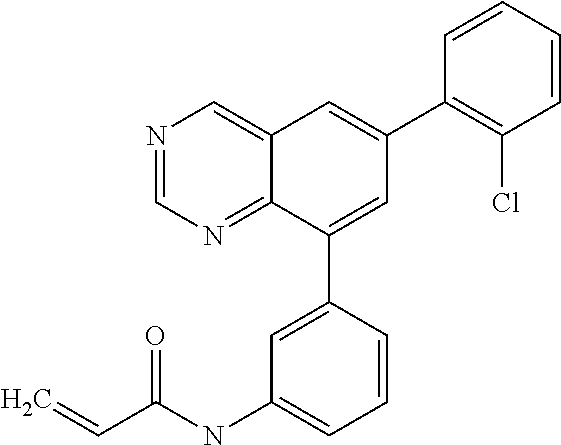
C1=NC=C2C(=N1)C(C1=CC(NC(C=C)=O)=CC=C1)=CC(C1=C(Cl)C=CC=C1)=C2
